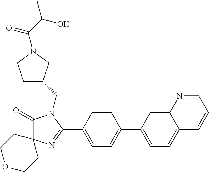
C1(=O)N(CC2CCN(C(C(O)C)=O)C2)C(C2=CC=C(C3=CC=C4C(=C3)N=CC=C4)C=C2)=NC12CCOCC2
